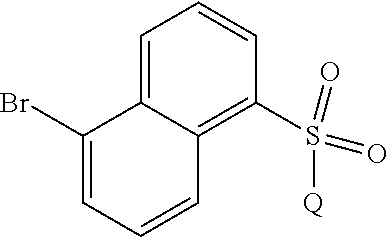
C1=C2C(=C(S(=O)(=O)[Q])C=C1)C=CC=C2Br
